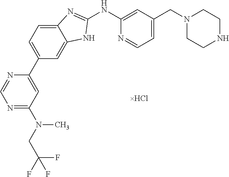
N1=C(N(CC(F)(F)F)C)C=C(C2=CC=C3C(=C2)NC(NC2=CC(CN4CCNCC4)=CC=N2)=N3)N=C1
